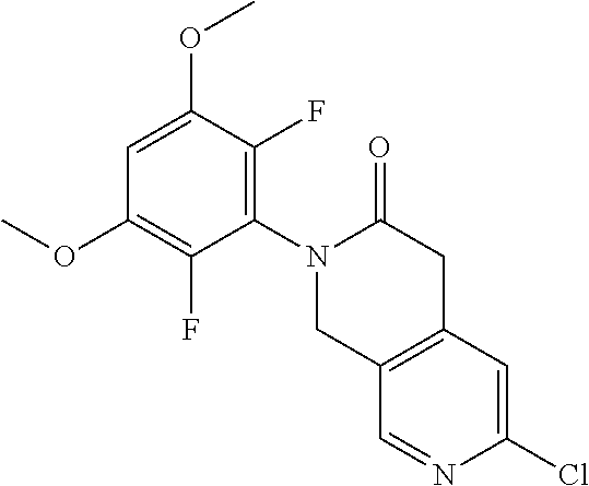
C12=C(C=C(Cl)N=C1)CC(=O)N(C1=C(F)C(OC)=CC(OC)=C1F)C2
